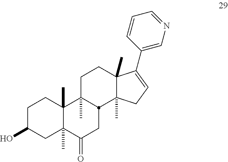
C1C(O)CC2(C)C(C)(C1)C1(C)CCC3(C)C(C)(CC=C3C3=CN=CC=C3)C1CC2=O
